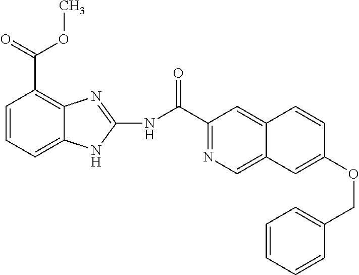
O(C(C1=C2C(=CC=C1)NC(NC(C1=NC=C3C(=C1)C=CC(OCC1=CC=CC=C1)=C3)=O)=N2)=O)C
